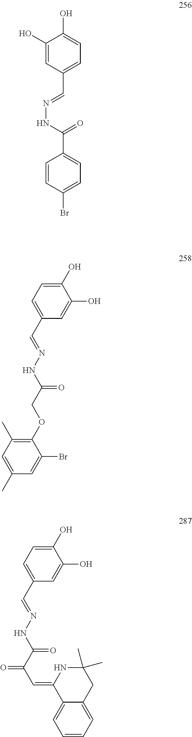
C1(O)=CC(C=NNC(C2=CC=C(Br)C=C2)=O)=CC=C1O.C1=C(C=NNC(=O)COC2=C(C)C=C(C)C=C2Br)C=C(O)C(O)=C1.C1=C(C=NNC(=O)C(C=C2NC(C)(C)CC3=CC=CC=C23)=O)C=C(O)C(O)=C1
